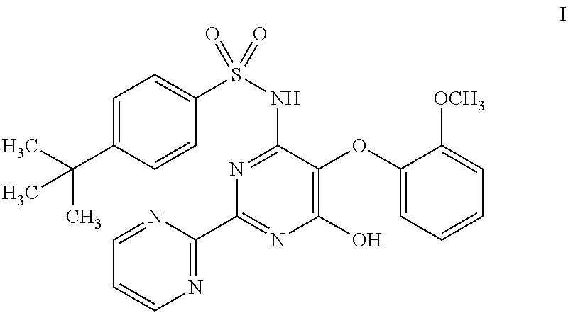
C1=C(C(C)(C)C)C=CC(S(NC2=NC(C3=NC=CC=N3)=NC(O)=C2OC2=CC=CC=C2[OCH3])(=O)=O)=C1
